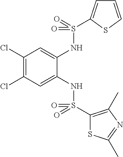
C1(Cl)=C(Cl)C=C(NS(C2=C(C)N=C(C)S2)(=O)=O)C(NS(=O)(=O)C2=CC=CS2)=C1
